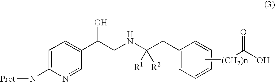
C1=C(N[Prot])N=CC(C(CNC(CC2=CC=CC=C2)([R1])[R2])O)=C1.C[(CH2)n]C(O)=O
